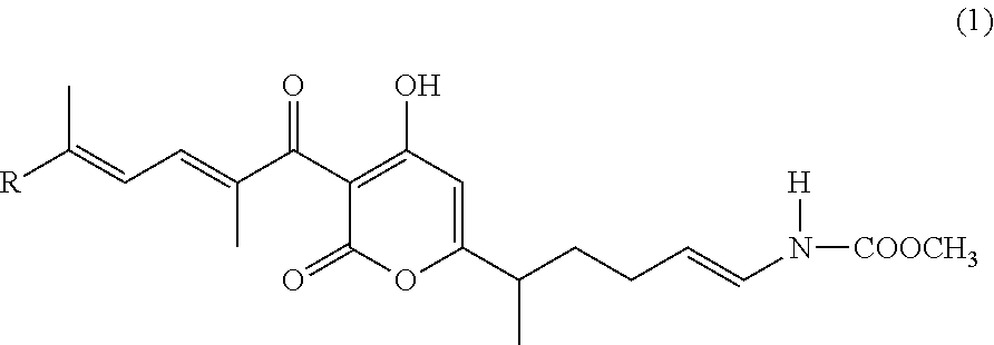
C1(O)=C(C(C(=CC=C([R])C)C)=O)C(=O)OC(C(CCC=CN([H])[COOCH3])C)=C1
